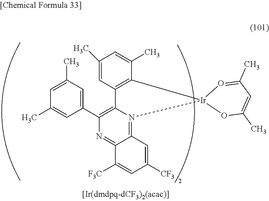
C1(C)=CC2=C(C(C)=C1)[Ir]1(N3=C4C(=NC(C5=CC(C)=CC(C)=C5)=C23)C([F3C])=CC([CF3])=C4)OC(C)=CC(C)=O1
